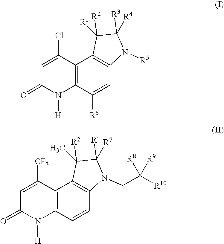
C12=C(C([R6])=CC3=C1C([R2])([R1])C([R3])([R4])N3[R5])N([H])C(=O)C=C2Cl.C12=C(C=CC3=C1C([R2])(C)C([R4])([R7])N3CC([R10])([R8])[R9])N([H])C(=O)C=C2[CF3]
